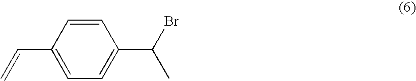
C1=CC(C=C)=CC=C1C(Br)C
